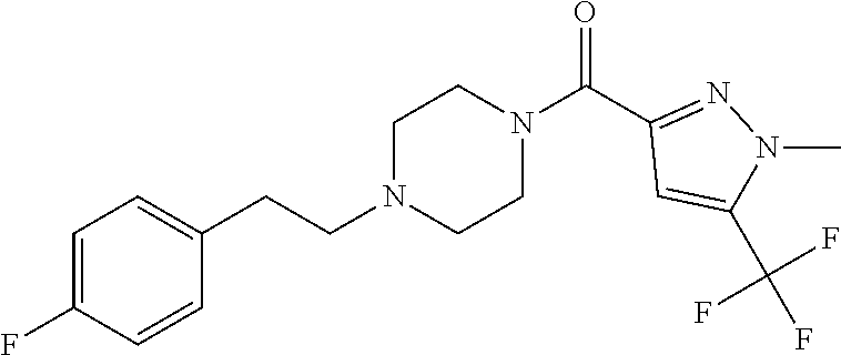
C1=C(F)C=CC(CCN2CCN(C(C3=NN(C)C(C(F)(F)F)=C3)=O)CC2)=C1
